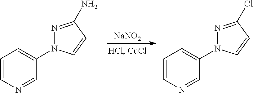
[NaNO2].C1=CN=CC(N2N=C(N)C=C2)=C1.C1=CN=CC(N2N=C(Cl)C=C2)=C1
